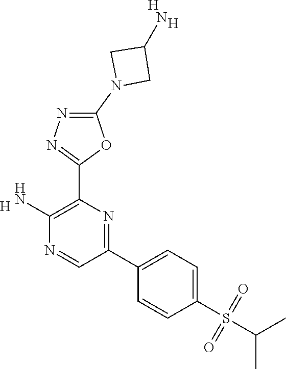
C1(S(C(C)C)(=O)=O)=CC=C(C2=NC(C3=NN=C(N4CC(N)C4)O3)=C(N)N=C2)C=C1.[H].[H].[H]
